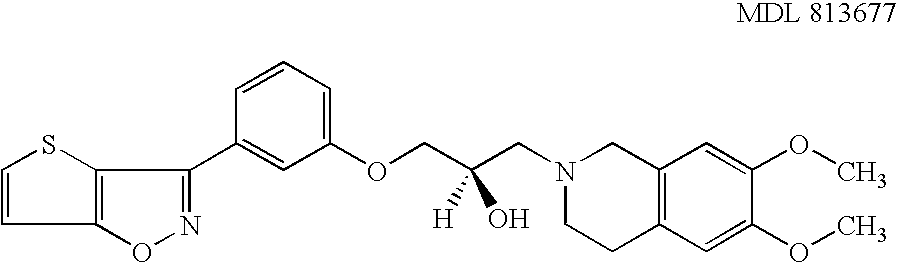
C1=CSC2=C1ON=C2C1=CC(OCC(CN2CC3=C(CC2)C=C(OC)C(OC)=C3)([H])O)=CC=C1
